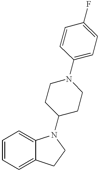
C1=CC=C2C(=C1)N(C1CCN(C3=CC=C(F)C=C3)CC1)CC2
